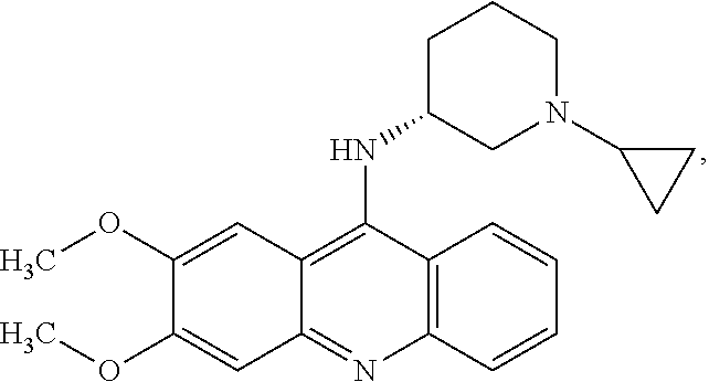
C12=C(C=CC=C1)N=C1C(=C2NC2CN(C3CC3)CCC2)C=C(OC)C(OC)=C1
